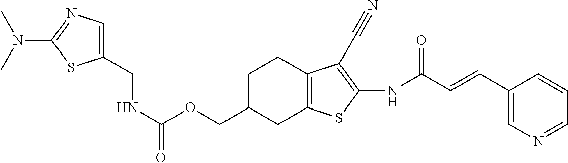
C(C1CC2=C(CC1)C(C#N)=C(NC(C=CC1=CN=CC=C1)=O)S2)OC(=O)NCC1=CN=C(N(C)C)S1
